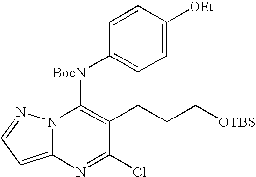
C12=CC=NN1C([BocN]C1=CC=C([OEt])C=C1)=C(CCC[OTBS])C(Cl)=N2
